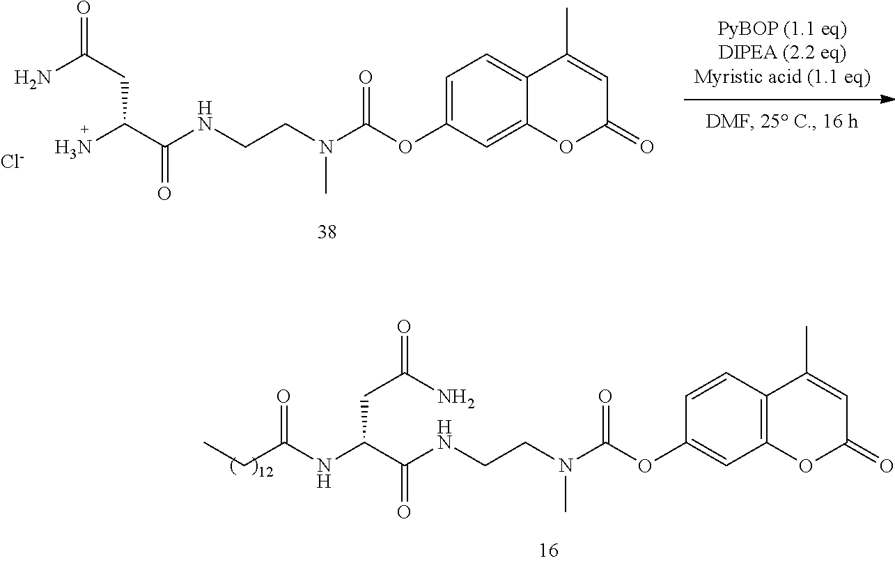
C1(OC(N(CCNC(C(NC(=O)CC)CC(N)=O)=O)C)=O)=CC2=C(C(C)=CC(=O)O2)C=C1.C1=C(OC(N(CCNC(C(N)CC(N)=O)=O)C)=O)C=C2C(=C1)C(C)=CC(=O)O2.[Cl-]
